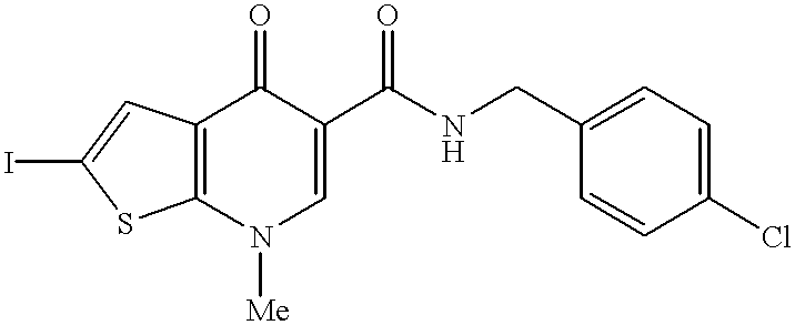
C12=C(N([Me])C=C(C(NCC3=CC=C(Cl)C=C3)=O)C1=O)SC(I)=C2
